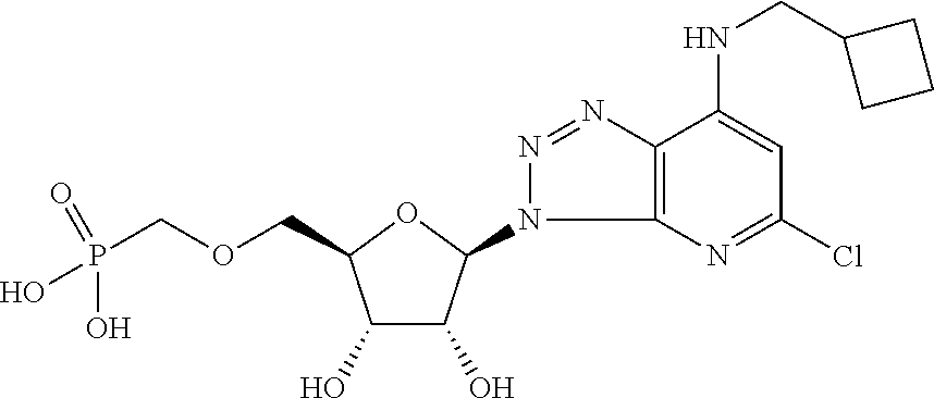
C(OCC1C(O)C(O)C(N2C3=C(N=N2)C(NCC2CCC2)=CC(Cl)=N3)O1)P(=O)(O)O
